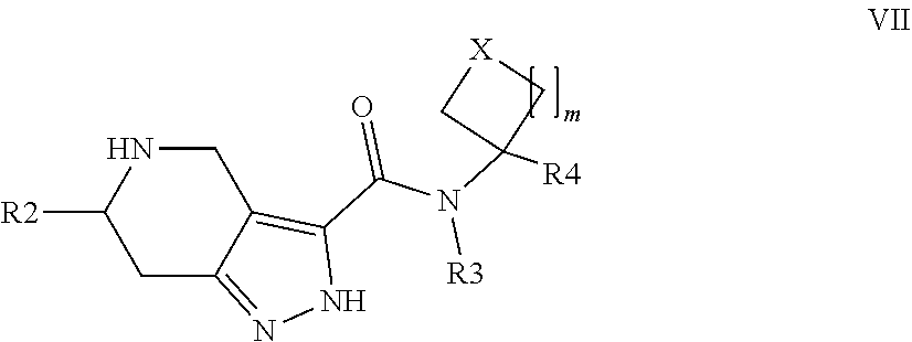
C1C2=NNC(C(N(C3([R4])C[X]C3)[R3])=O)=C2CNC1[R2]
